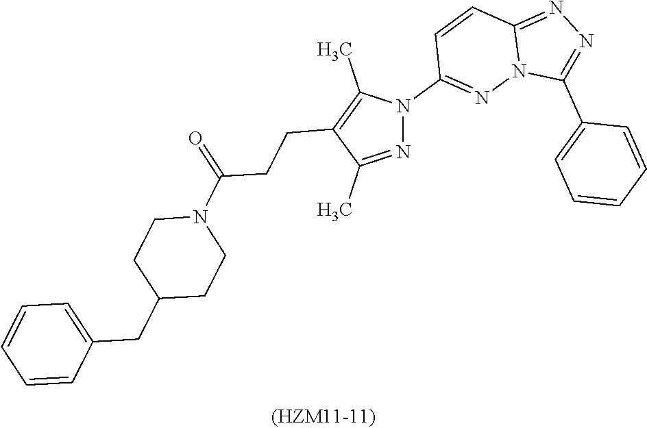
N1=C(C)C(CCC(N2CCC(CC3=CC=CC=C3)CC2)=O)=C(C)N1C1=NN2C(=NN=C2C2=CC=CC=C2)C=C1
